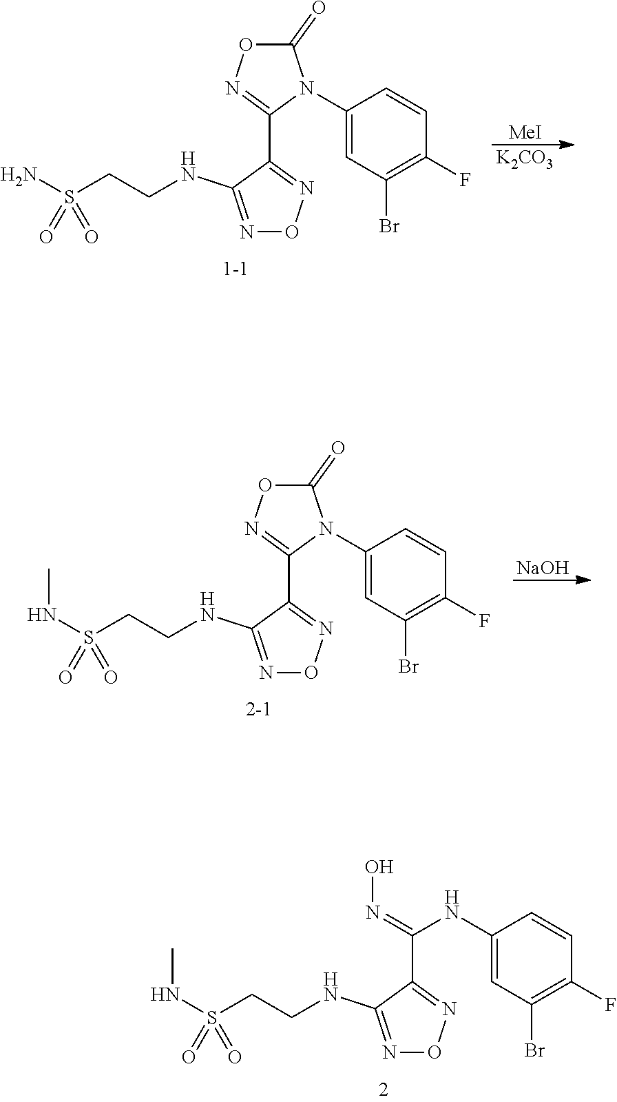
C1(=O)ON=C(C2=NON=C2NCCS(N)(=O)=O)N1C1=CC(Br)=C(F)C=C1.[MeI].[K2CO3].[NaOH].C1(=O)ON=C(C2=NON=C2NCCS(NC)(=O)=O)N1C1=CC(Br)=C(F)C=C1.C(C1=NON=C1NCCS(NC)(=O)=O)(=NO)NC1=CC(Br)=C(F)C=C1
